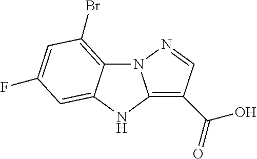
N12C3=C(Br)C=C(F)C=C3NC1=C(C(=O)O)C=N2
